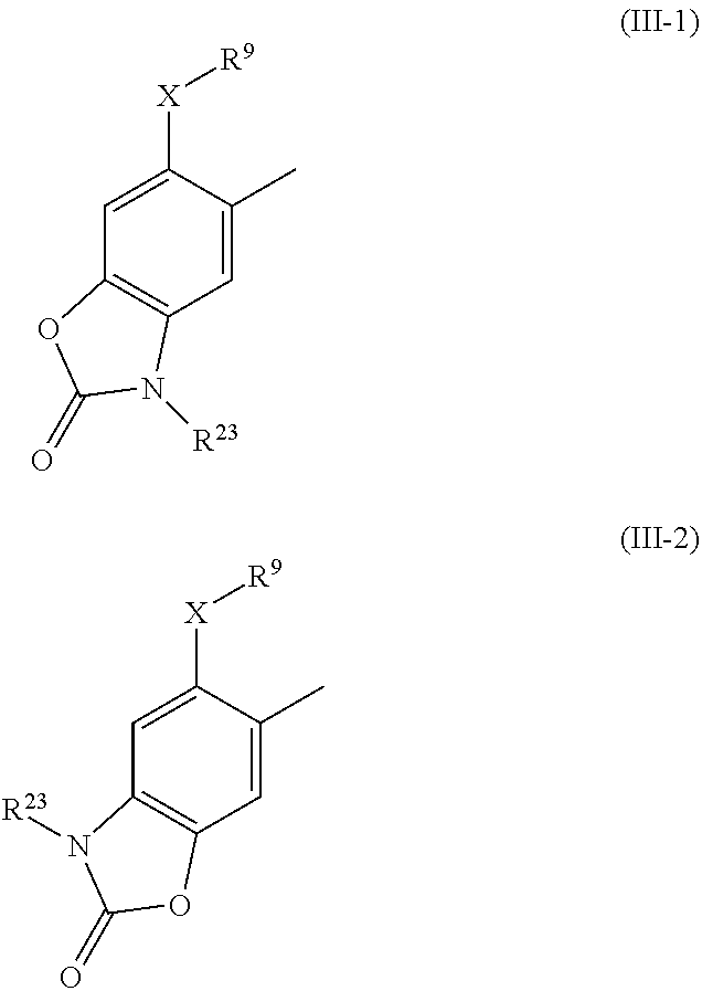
C1=C([X][R9])C(C)=CC2=C1OC(=O)N2[R23].C1=C([X][R9])C(C)=CC2=C1N([R23])C(=O)O2
